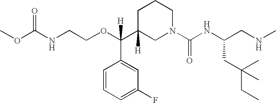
O(C(C1([H])CN(C(NC(CC(CC)(C)C)CNC)=O)CCC1)(C1=CC(F)=CC=C1)[H])CCNC(OC)=O
